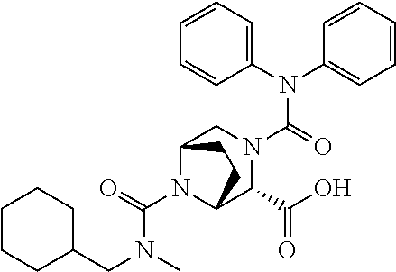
N(C(N1C2C(C(O)=O)N(C(=O)N(C3=CC=CC=C3)C3=CC=CC=C3)CC1CC2)=O)(CC1CCCCC1)C
